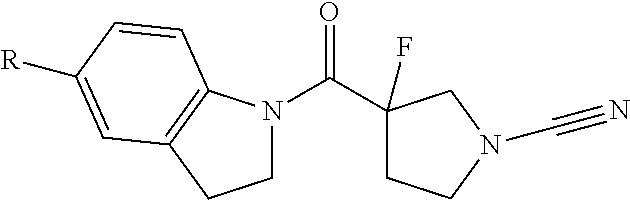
C1N(C(C2(F)CCN(C#N)C2)=O)C2=C(C1)C=C([R])C=C2
